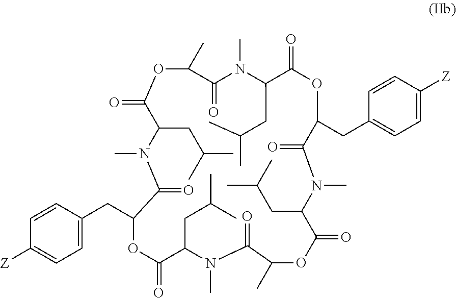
C1=C(CC2OC(=O)C(CC(C)C)N(C)C(=O)C(C)OC(=O)C(CC(C)C)N(C)C(=O)C(CC3=CC=C([Z])C=C3)OC(=O)C(CC(C)C)N(C)C(=O)C(C)OC(=O)C(CC(C)C)N(C)C2=O)C=CC([Z])=C1
